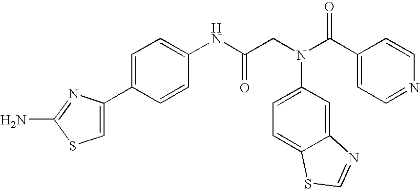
NC1=NC(C2=CC=C(NC(CN(C3=CC=C4C(=C3)N=CS4)C(C3=CC=NC=C3)=O)=O)C=C2)=CS1
